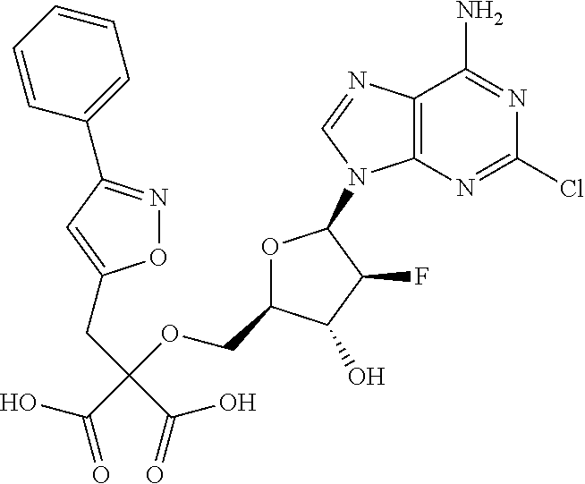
OC(C(OCC1OC(N2C3=C(N=C2)C(N)=NC(Cl)=N3)C(F)C1O)(CC1=CC(C2=CC=CC=C2)=NO1)C(=O)O)=O
